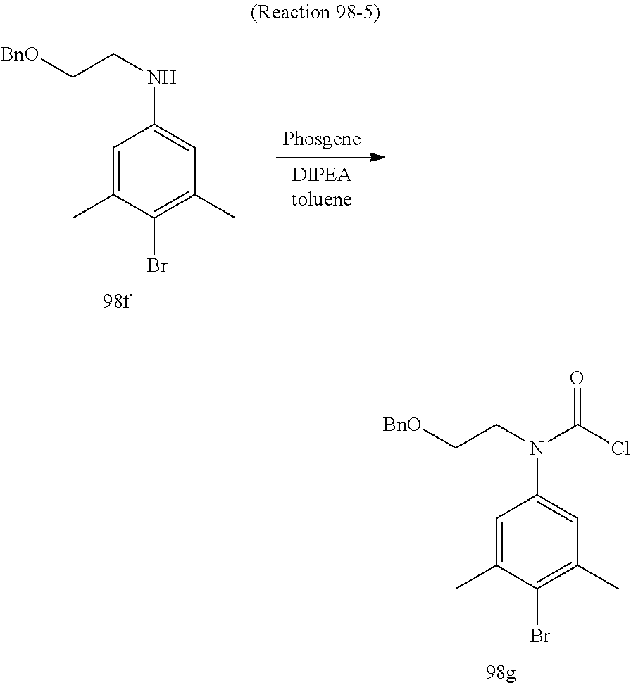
C1=C(C)C(Br)=C(C)C=C1NCC[BnO].C1=C(C)C(Br)=C(C)C=C1N(CC[BnO])C(Cl)=O
